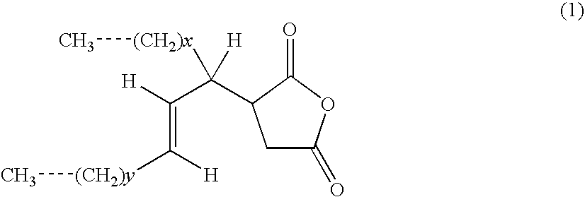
C1C(=O)OC(=O)C1C([(CH2)x]C)(C(=C([(CH2)y]C)[H])[H])[H]
